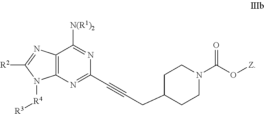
C12=C(N=C(C#CCC3CCN(C(O[Z])=O)CC3)N=C1[N(R1)2])N([R4][R3])C([R2])=N2
